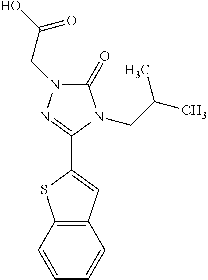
C1(=O)N(CC(O)=O)N=C(C2=CC3=C(S2)C=CC=C3)N1CC(C)C
